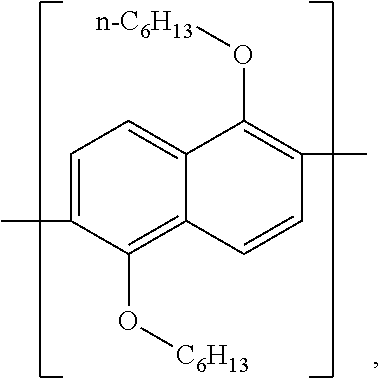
C1=C(C)C(O[C6H13])=C2C(=C1)C(O[n-C6H13])=C(C)C=C2
